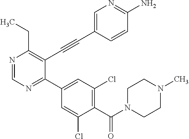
N1=CN=C(C2=CC(Cl)=C(C(=O)N3CCN(C)CC3)C(Cl)=C2)C(C#CC2=CN=C(N)C=C2)=C1CC
